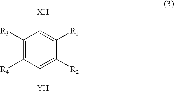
C1([R3])=C([R4])C([Y])=C([R2])C([R1])=C1[XH]
